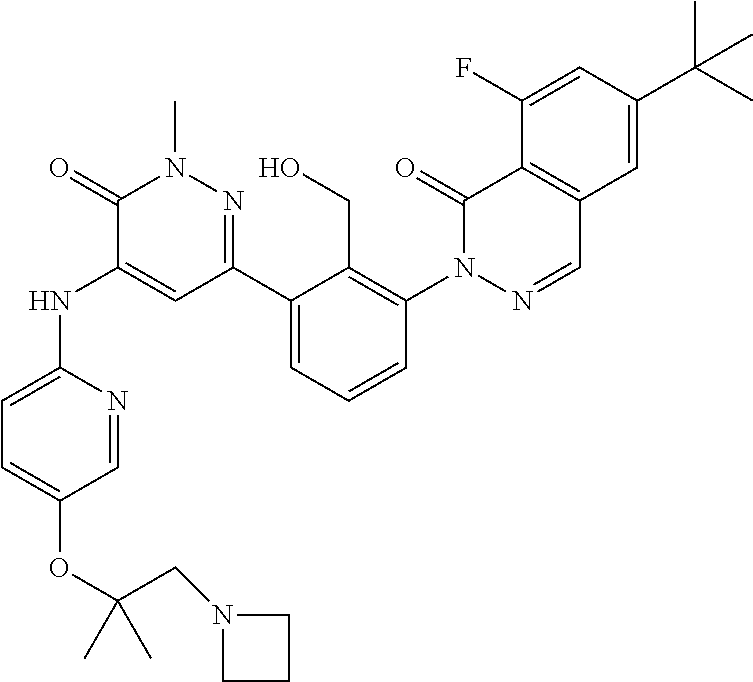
C1=NC(NC2=CC(C3=CC=CC(N4N=CC5=C(C4=O)C(F)=CC(C(C)(C)C)=C5)=C3CO)=NN(C)C2=O)=CC=C1OC(CN1CCC1)(C)C
